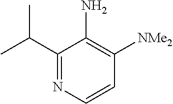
C1(C(C)C)=NC=CC([NMe2])=C1N
